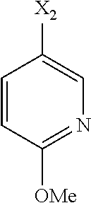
C1=CC([OMe])=NC=C1[X2]
